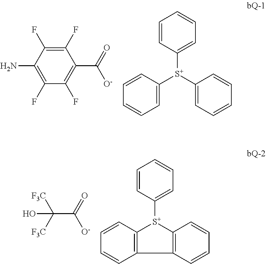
C1([S+](C2=CC=CC=C2)C2=CC=CC=C2)=CC=CC=C1.C1(F)=C(F)C(N)=C(F)C(F)=C1C(=O)[O-].C12=C(C=CC=C1)C1=C([S+]2C2=CC=CC=C2)C=CC=C1.C(C(=O)[O-])([F3C])([F3C])O
